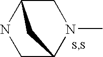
C1C2N(C)CC(N1)C2
